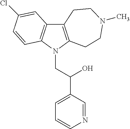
C12=C(N(CC(C3=CC=CN=C3)O)C3=C1C=C(Cl)C=C3)CCN(C)CC2
